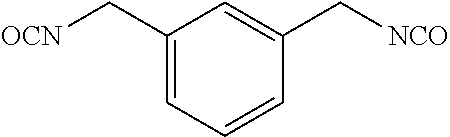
C1(C[OCN])=CC=CC(C[NCO])=C1
